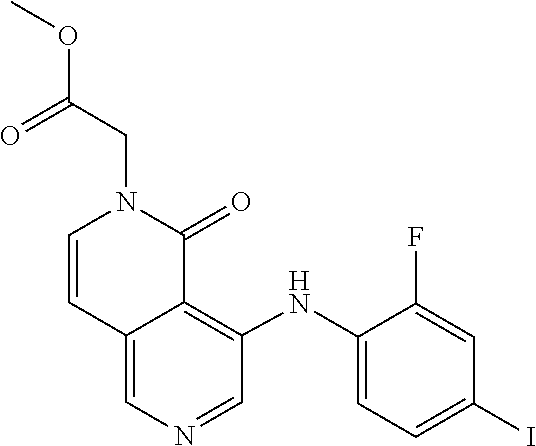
O=C(CN1C=CC2=CN=CC(NC3=CC=C(I)C=C3F)=C2C1=O)OC
